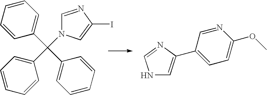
N1(C(C2=CC=CC=C2)(C2=CC=CC=C2)C2=CC=CC=C2)C=C(I)N=C1.N1C=C(C2=CC=C(OC)N=C2)N=C1
